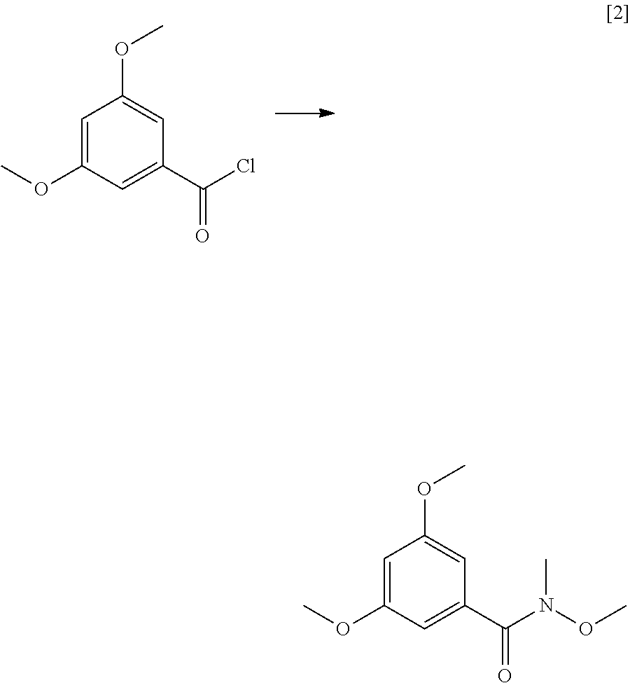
C1=C(OC)C=C(C(=O)Cl)C=C1OC.C1=C(OC)C=C(C(=O)N(C)OC)C=C1OC
